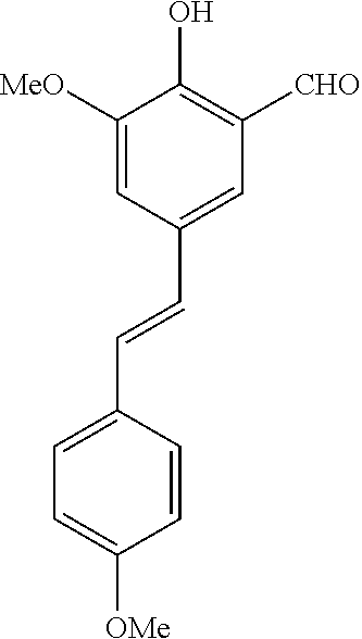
C1([MeO])=CC(C=CC2=CC=C([OMe])C=C2)=CC([CHO])=C1O
